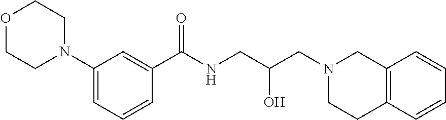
C1(C(NCC(CN2CC3=C(CC2)C=CC=C3)O)=O)=CC(N2CCOCC2)=CC=C1
